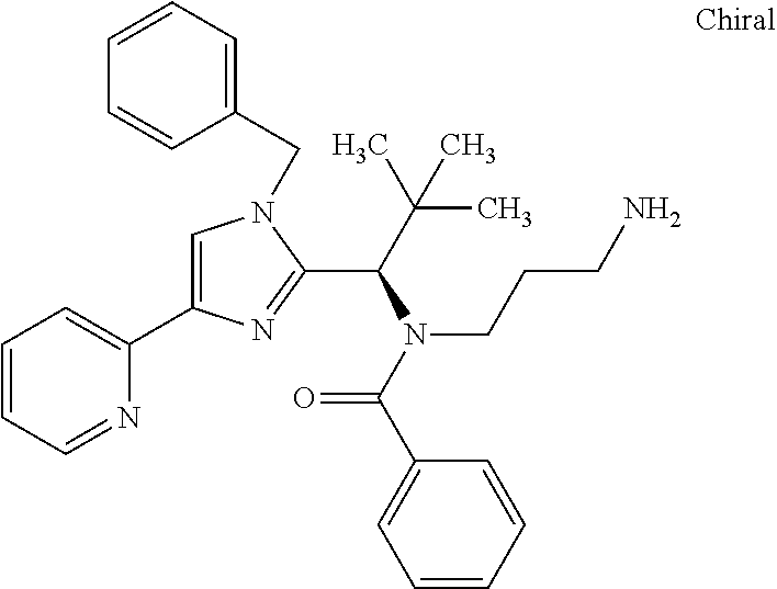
C1=C(C2=CC=CC=N2)N=C(C(C(C)(C)C)N(C(C2=CC=CC=C2)=O)CCCN)N1CC1=CC=CC=C1
